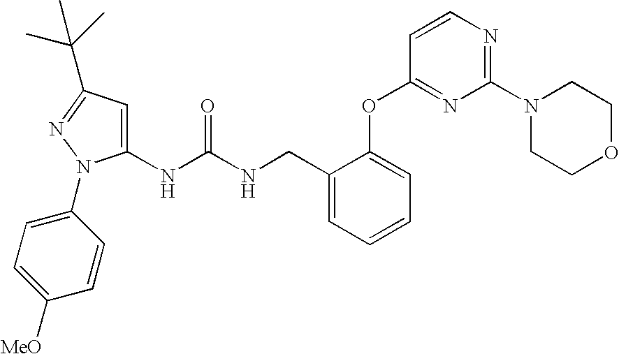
C1(NC(NCC2=CC=CC=C2OC2=NC(N3CCOCC3)=NC=C2)=O)=CC(C(C)(C)C)=NN1C1=CC=C([MeO])C=C1
